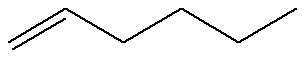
C=CCCCC
